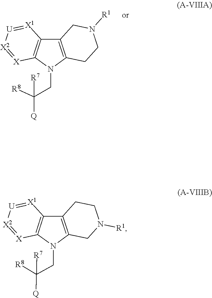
C12=C(N(CC([Q])([R8])[R7])C3=C1[X1]=[U][X2]=[X]3)CCN([R1])C2.C12=C(N(CC([Q])([R8])[R7])C3=C1[X1]=[U][X2]=[X]3)CN([R1])CC2
